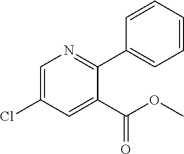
C1=CC=CC(C2=NC=C(Cl)C=C2C(OC)=O)=C1
